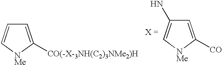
C1=C([CO(-X-3NH(C2)3NMe2)H])[NMe]C=C1.C1=C([CO])[NMe]C=C1N
